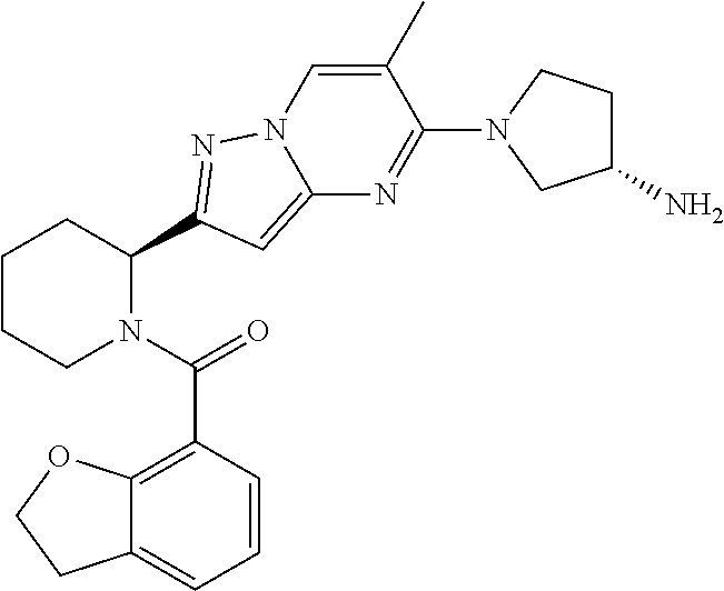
C1CCN(C(=O)C2=C3C(=CC=C2)CCO3)C(C2=NN3C=C(C)C(N4CC(N)CC4)=NC3=C2)C1
